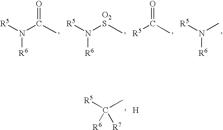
[R5]N(C(C)=O)[R6].[R5]N([O2S]C)[R6].[R5]C(C)=O.[R5]N(C)[R6].[R5]C(C)([R6])[R7].[H]
